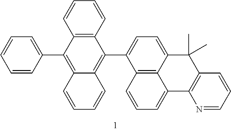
C1=CC(C2=C3C(=C(C4=CC=C5C6=C4C=CC=C6C4=C(C5(C)C)C=CC=N4)C4=C2C=CC=C4)C=CC=C3)=CC=C1
